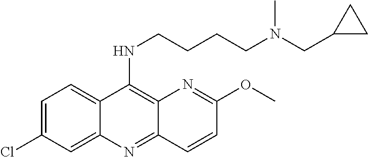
N(C1=C2C(=NC3=CC(Cl)=CC=C13)C=CC(OC)=N2)CCCCN(CC1CC1)C
